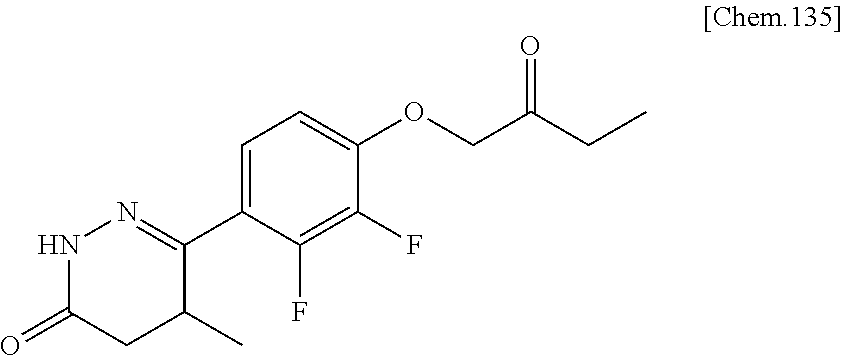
C1(C2=NNC(=O)CC2C)=CC=C(OCC(CC)=O)C(F)=C1F
